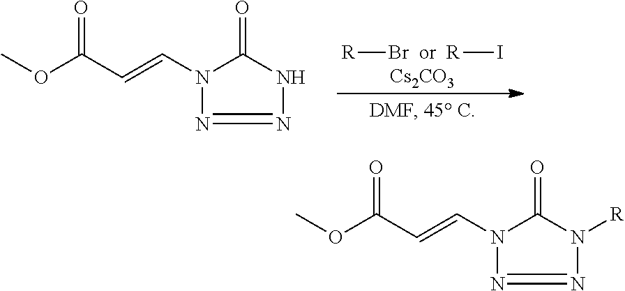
[R][Br  or  R]I.[Cs2CO3].O(C(C=CN1C(=O)NN=N1)=O)C.O(C(C=CN1C(=O)N([R])N=N1)=O)C
